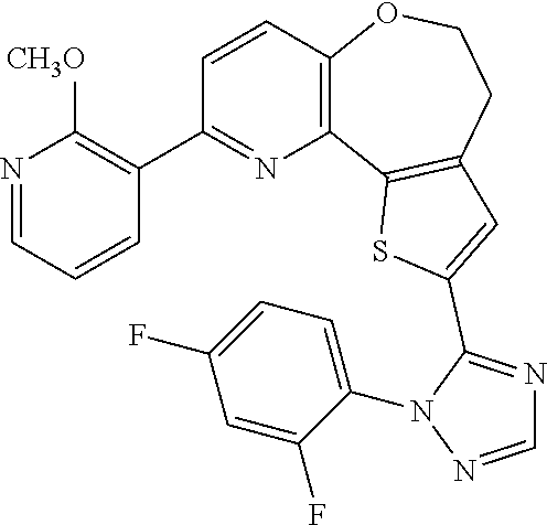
C1=CC2=C(N=C1C1=C([CH3O])N=CC=C1)C1=C(CCO2)C=C(C2=NC=NN2C2=CC=C(F)C=C2F)S1
